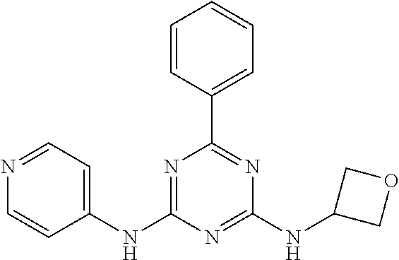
C1(NC2=NC(C3=CC=CC=C3)=NC(NC3COC3)=N2)=CC=NC=C1
